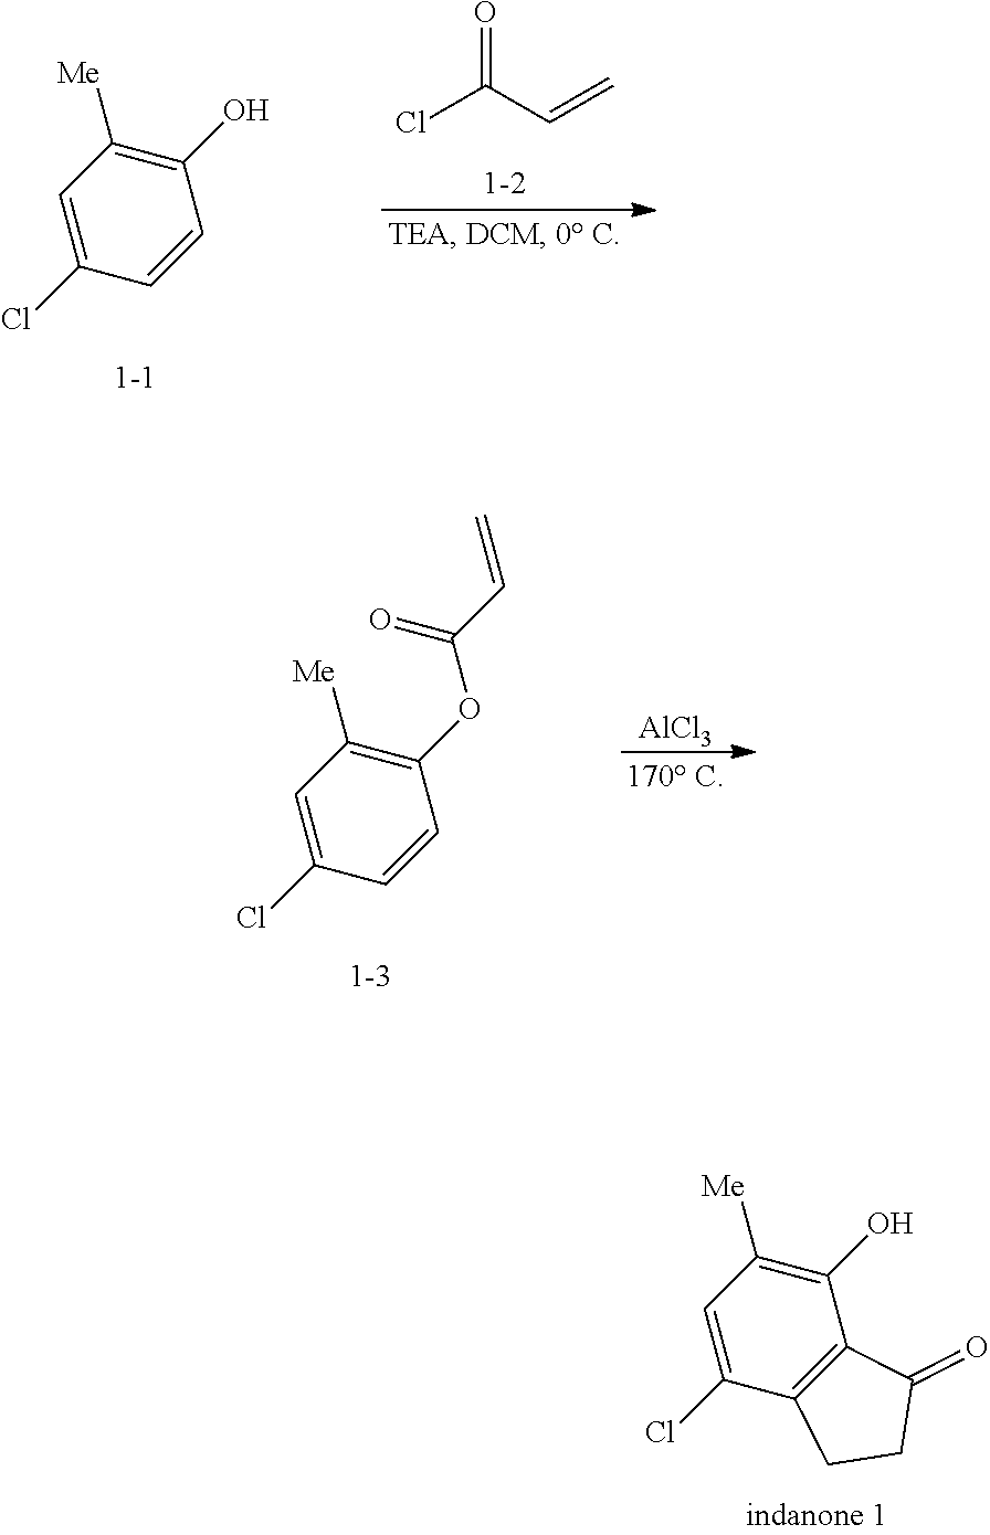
C1=C(Cl)C2=C(C(O)=C1[Me])C(=O)CC2.C1=C(Cl)C=CC(O)=C1[Me].ClC(C=C)=O.C1=C(Cl)C=CC(OC(=O)C=C)=C1[Me].[AlCl3]
